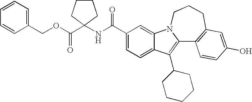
C12=CC=C(C(NC3(C(OCC4=CC=CC=C4)=O)CCCC3)=O)C=C1N1C(=C2C2CCCCC2)C2=C(CCC1)C=C(O)C=C2
